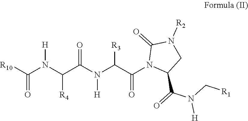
C(N(C(C(N1C(C(=O)N(C[R1])[H])CN([R2])C1=O)=O)[R3])[H])(C(N(C([R10])=O)[H])[R4])=O
